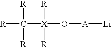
[R]C([X](O[A][Li])([R])[R])([R])[R]
